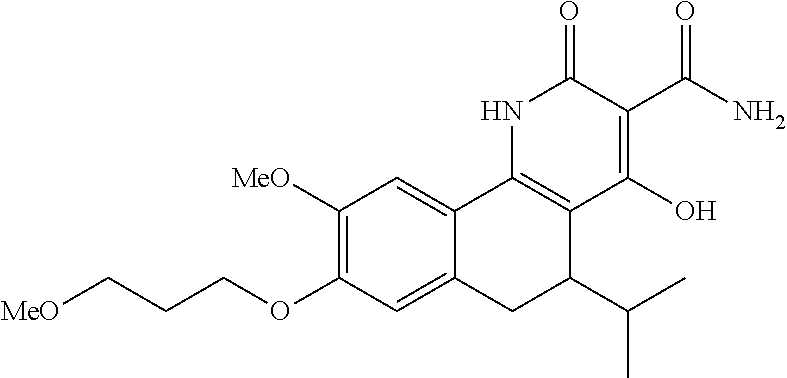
C1([MeO])=C(OCCC[MeO])C=C2C(=C1)C1=C(C(C(C)C)C2)C(O)=C(C(N)=O)C(=O)N1
